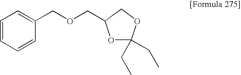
C1=CC=CC(COCC2OC(CC)(CC)OC2)=C1
